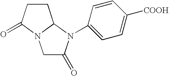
C1C(=O)N(C2=CC=C([COOH])C=C2)C2N1C(=O)CC2
